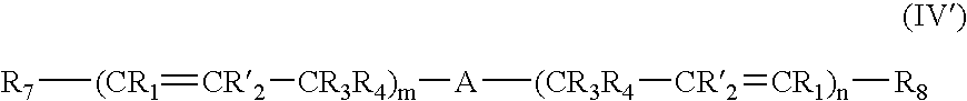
[R7][(CR1]=[CR2][CR3R4)m][A][(CR3R4][CR2]=[CR1)n][R8]
